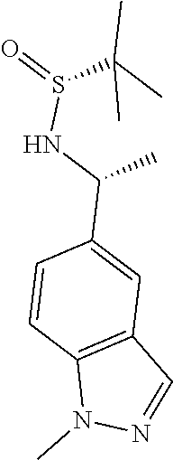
C12=C(C=NN1C)C=C(C(NS(=O)C(C)(C)C)C)C=C2
